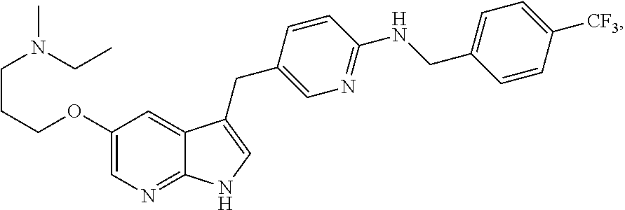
C1(OCCCN(C)CC)=CN=C2C(=C1)C(CC1=CN=C(NCC3=CC=C([CF3])C=C3)C=C1)=CN2
